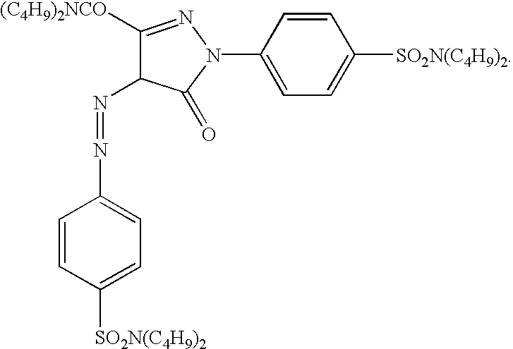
N1(C2=CC=C([SO2N(C4H9)2])C=C2)N=C([(C4H9)2NCO])C(N=NC2=CC=C([SO2N(C4H9)2])C=C2)C1=O
